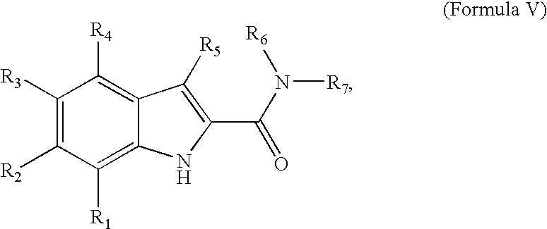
C1([R3])=C([R2])C([R1])=C2C(=C1[R4])C([R5])=C(C(N([R6])[R7])=O)N2
